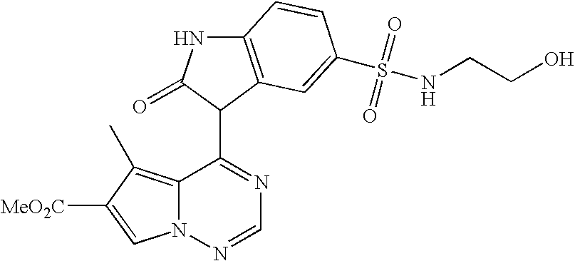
C12=C(C)C([MeO2C])=CN1N=CN=C2C1C(=O)NC2=C1C=C(S(NCCO)(=O)=O)C=C2
